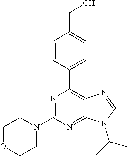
C1=CC(C2=C3C(=NC(N4CCOCC4)=N2)N(C(C)C)C=N3)=CC=C1CO
